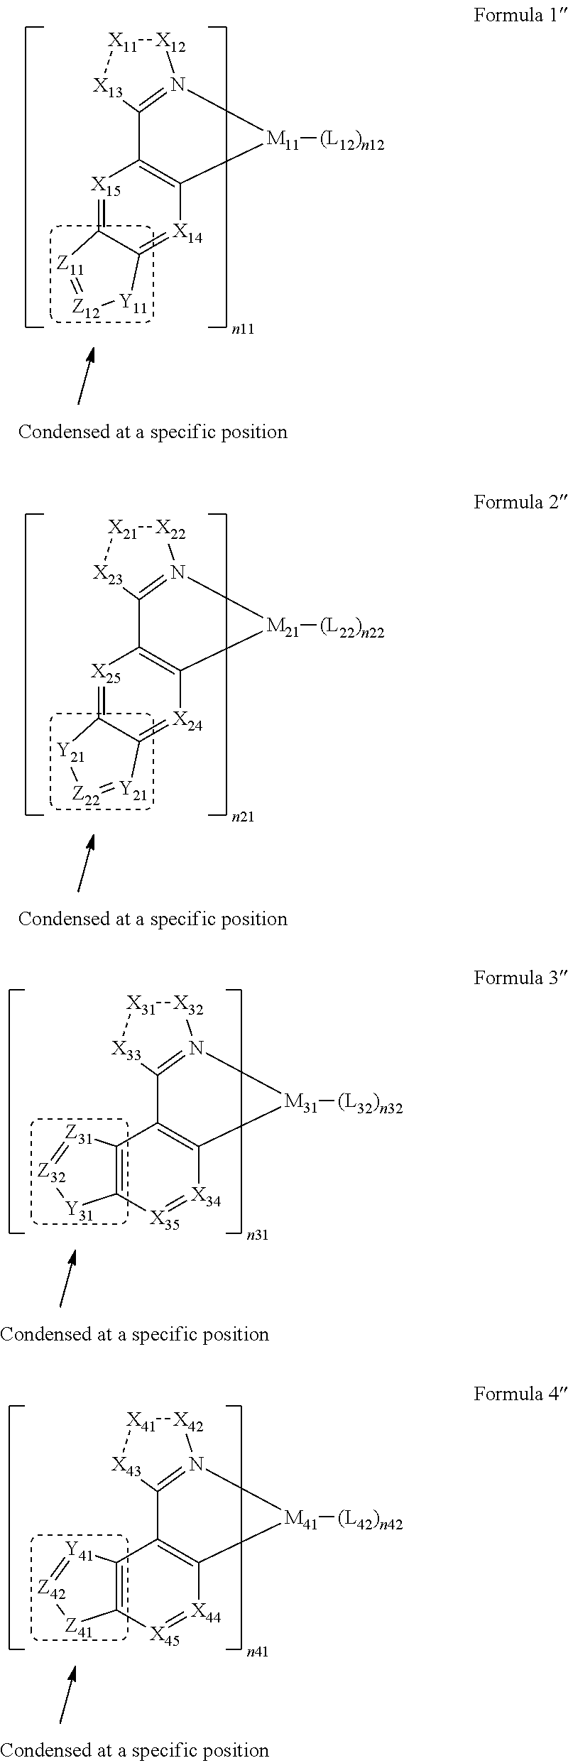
[X15]1=C2C(=[X14]C3=C1C1=N([X12][X11][X13]1)[M11]3[(L12)n12])[Y11][Z12]=[Z11]2.[X25]1=C2C(=[X24]C3=C1C1=N([X22][X21][X23]1)[M21]3[(L22)n22])[Y21]=[Z22][Y21]2.C12=C([X35]=[X34]C3=C1C1=N([X32][X31][X33]1)[M31]3[(L32)n32])[Y31][Z32]=[Z31]2.C12=C([X45]=[X44]C3=C1C1=N([X42][X41][X43]1)[M41]3[(L42)n42])[Z41][Z42]=[Y41]2
